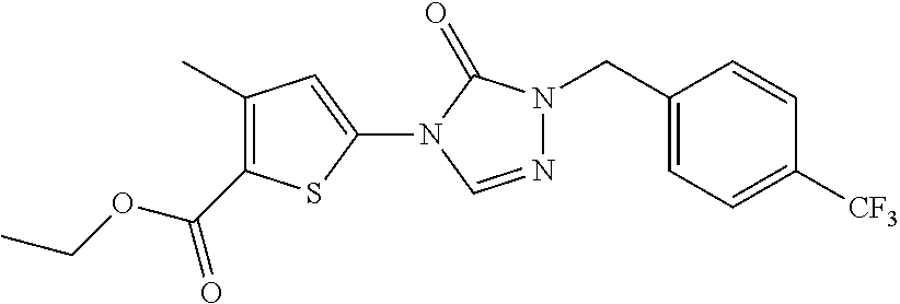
C1(C)=C(C(OCC)=O)SC(N2C=NN(CC3=CC=C([CF3])C=C3)C2=O)=C1
